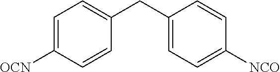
C1=CC([NCO])=CC=C1CC1=CC=C([OCN])C=C1
